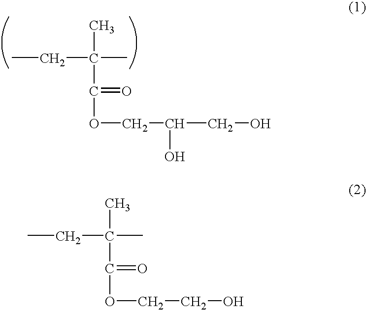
O(CC(CO)O)C(C(C)(C)CC)=O.O(CCO)C(C(C)(C)CC)=O
